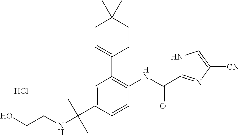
Cl.N(CCO)C(C1=CC(C2=CCC(C)(C)CC2)=C(NC(C2=NC([CN])=CN2)=O)C=C1)(C)C
